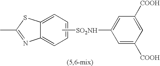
C1=C2C(=CC=C1)N=C(C)S2.C[SO2NH]C1=CC([COOH])=CC([COOH])=C1
